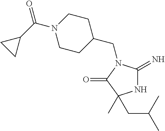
N1C(=N)N(CC2CCN(C(C3CC3)=O)CC2)C(=O)C1(C)CC(C)C
